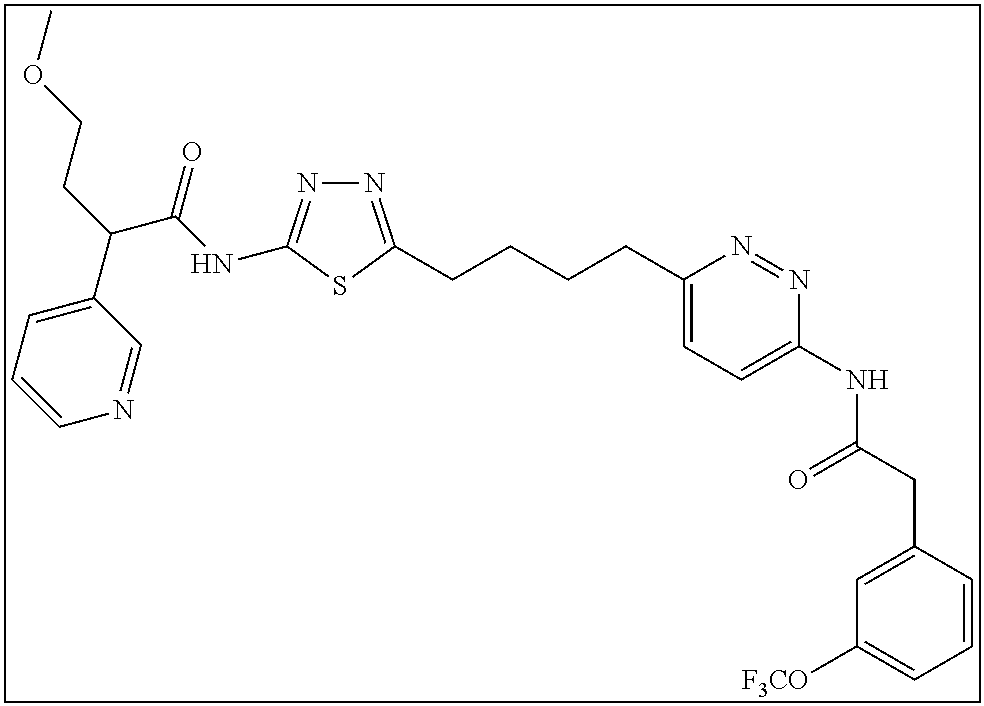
N1=C(CCCCC2=CC=C(NC(CC3=CC([F3CO])=CC=C3)=O)N=N2)SC(NC(C(CCOC)C2=CC=CN=C2)=O)=N1
